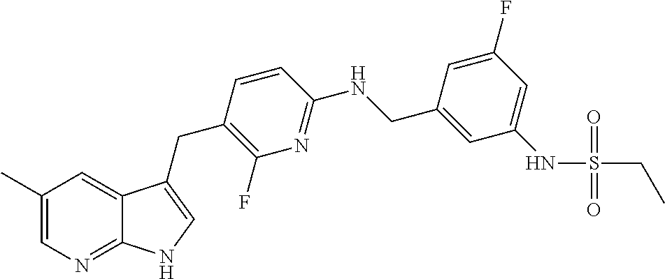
C1(C)=CN=C2C(=C1)C(CC1=C(F)N=C(NCC3=CC(NS(=O)(=O)CC)=CC(F)=C3)C=C1)=CN2
